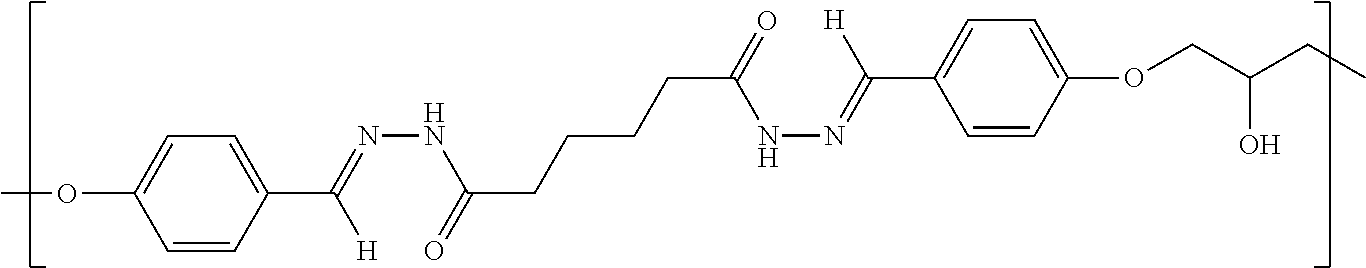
COC1=CC=C(C([H])=NNC(CCCCC(=O)NN=C(C2=CC=C(OCC(CC)O)C=C2)[H])=O)C=C1
